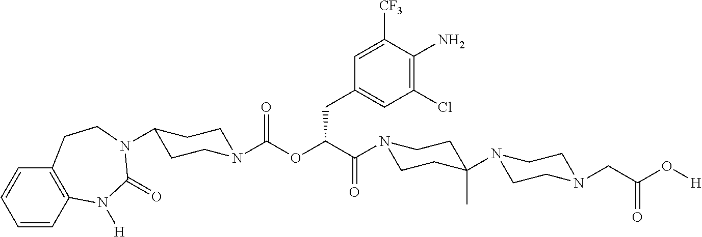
C1=CC2=C(C=C1)CCN(C1CCN(C(OC(C(=O)N3CCC(N4CCN(CC(O[H])=O)CC4)(C)CC3)CC3=CC(Cl)=C(N)C([CF3])=C3)=O)CC1)C(=O)N2[H]
